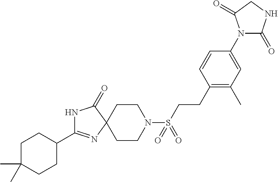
C1CC(C2=NC3(C(=O)N2)CCN(S(=O)(=O)CCC2=C(C)C=C(N4C(=O)NCC4=O)C=C2)CC3)CCC1(C)C
